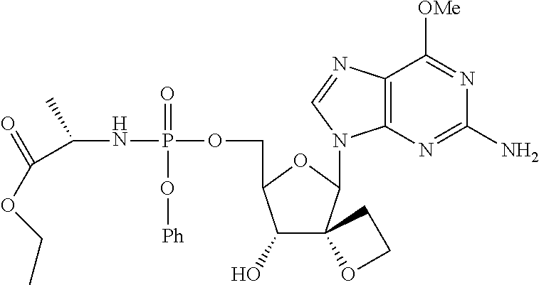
C1(O)C(COP(NC(C(OCC)=O)C)(=O)O[Ph])OC(N2C3=C(C([OMe])=NC(N)=N3)N=C2)C12OCC2
